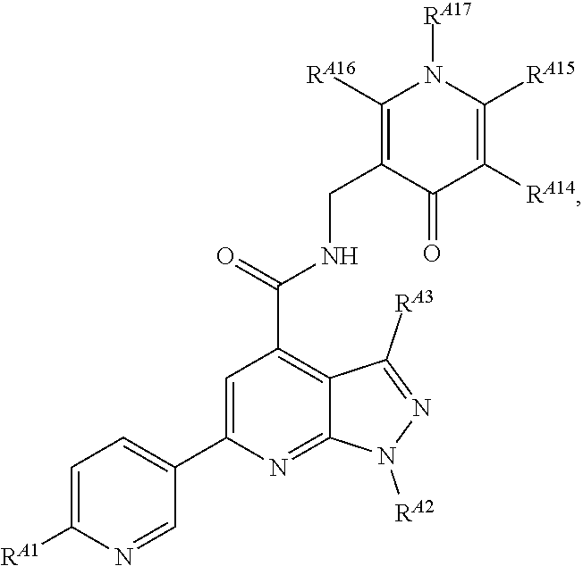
C1=C([RA1])N=CC(C2=CC(C(NCC3=C([RA16])N([RA17])C([RA15])=C([RA14])C3=O)=O)=C3C(=N2)N([RA2])N=C3[RA3])=C1
